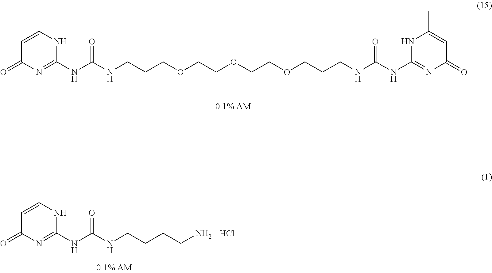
C1=C(C)NC(NC(NCCCOCCOCCOCCCNC(NC2=NC(=O)C=C(C)N2)=O)=O)=NC1=O.C1=C(C)NC(NC(NCCCCN)=O)=NC1=O.Cl
